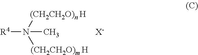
[R4]N([(CH2CH2O)n H])([(CH2CH2O)m H])C.[X-]
